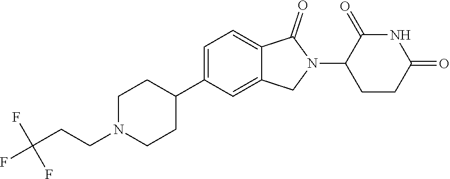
C1=C(C2CCN(CCC(F)(F)F)CC2)C=C2C(=C1)C(=O)N(C1CCC(=O)NC1=O)C2
